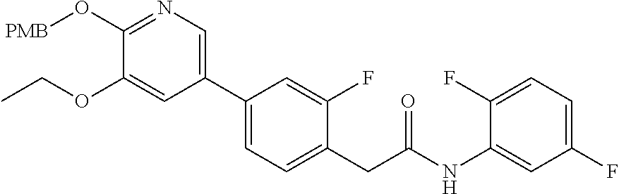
C1(F)=CC=C(F)C=C1NC(CC1=CC=C(C2=CN=C(O[PMB])C(OCC)=C2)C=C1F)=O
